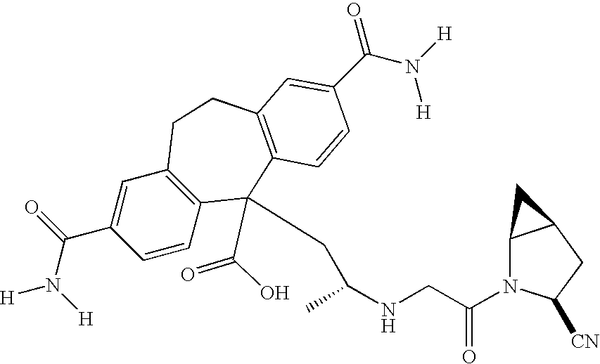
[H]N(C(C1=CC2=C(C=C1)C(CC(NCC(N1C3C(CC1[CN])C3)=O)C)(C(O)=O)C1=C(CC2)C=C(C(N([H])[H])=O)C=C1)=O)[H]
